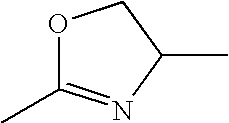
O1C(C)=NC(C)C1
